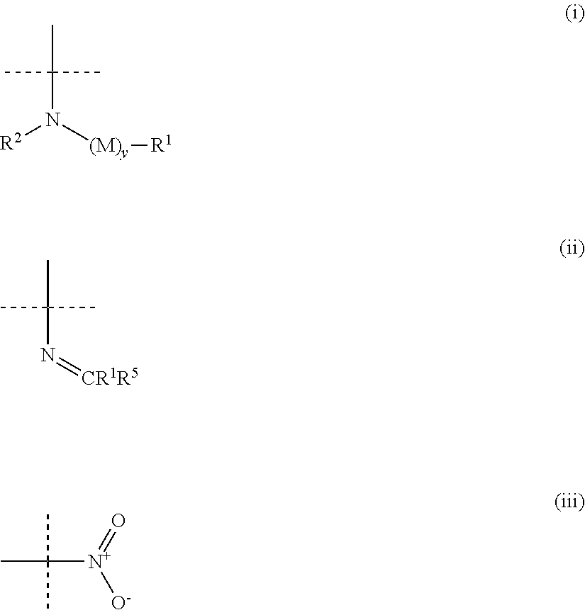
[R2]N([(M)y][R1])C(C)(C)C.N(=[CR1R5])C(C)(C)C.CC([N+](=O)[O-])(C)C
